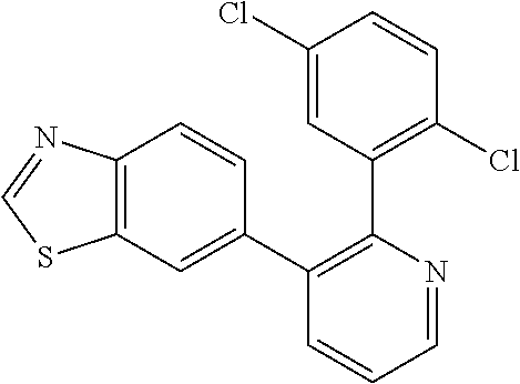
C1(Cl)=CC(C2=C(C3=CC4=C(C=C3)N=CS4)C=CC=N2)=C(Cl)C=C1
